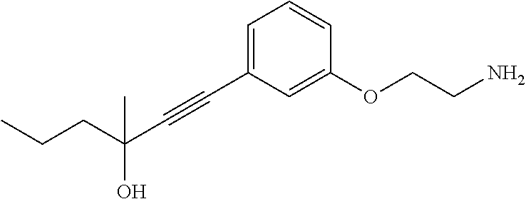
C(#CC1=CC=CC(OCCN)=C1)C(O)(CCC)C
